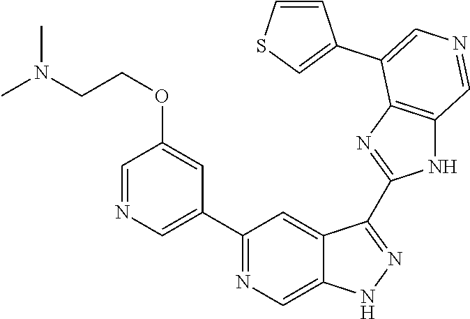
C1(C2=CN=CC(OCCN(C)C)=C2)=NC=C2C(=C1)C(C1=NC3=C(N1)C=NC=C3C1=CSC=C1)=NN2
